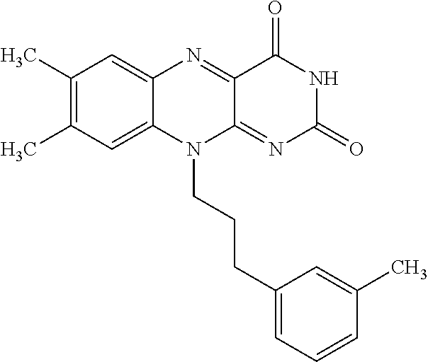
C1(C)=C(C)C=C2C(=C1)N=C1C(=NC(=O)NC1=O)N2CCCC1=CC=CC(C)=C1
